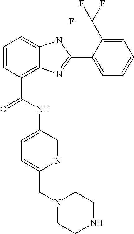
C1=CC(C(=O)NC2=CC=C(CN3CCNCC3)N=C2)=C2C(=C1)NC(C1=CC=CC=C1C(F)(F)F)=N2
